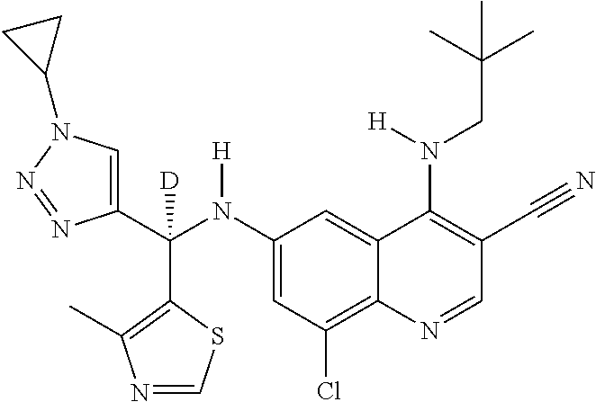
C1(N(C(C2=CN(C3CC3)N=N2)(C2=C(C)N=CS2)[D])[H])=CC(Cl)=C2C(=C1)C(N(CC(C)(C)C)[H])=C(C#N)C=N2
